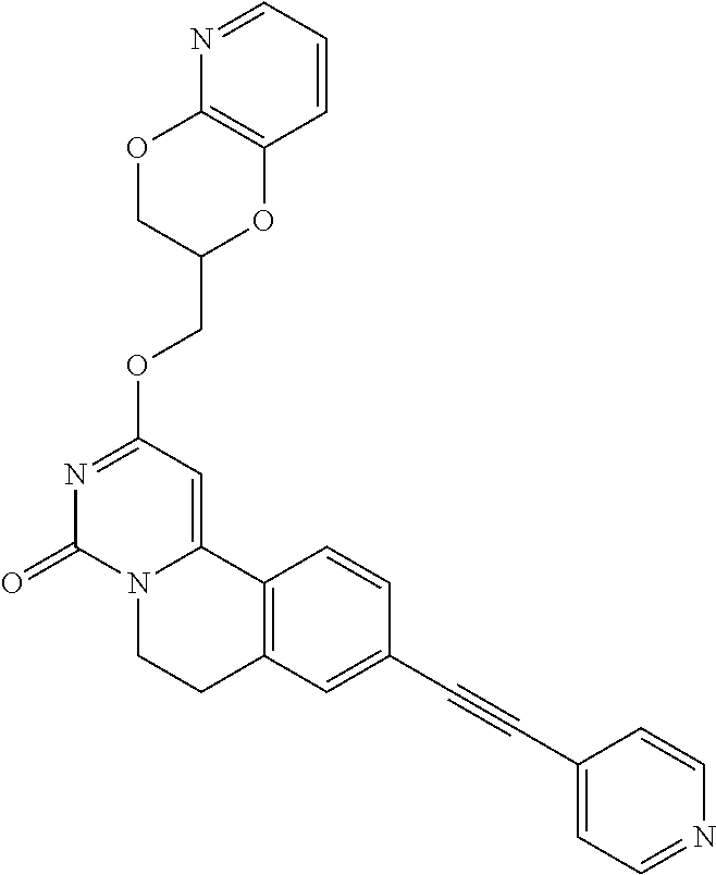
N1=CC=CC2=C1OCC(COC1=NC(=O)N3C(=C1)C1=C(CC3)C=C(C#CC3=CC=NC=C3)C=C1)O2
